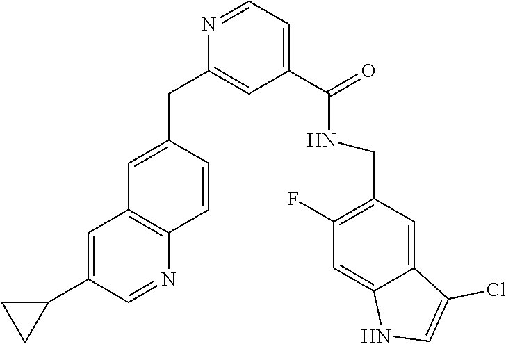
C1=C(C2CC2)C=NC2=C1C=C(CC1=CC(C(=O)NCC3=C(F)C=C4C(=C3)C(Cl)=CN4)=CC=N1)C=C2
